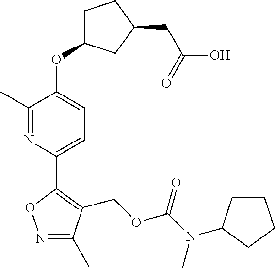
N1=C(C)C(COC(N(C)C2CCCC2)=O)=C(C2=CC=C(OC3CCC(CC(=O)O)C3)C(C)=N2)O1
